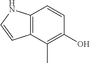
C1=CC2=C(C(C)=C1O)C=CN2
